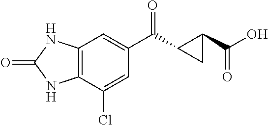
C12=C(C(Cl)=CC(C(C3C(C(=O)O)C3)=O)=C1)NC(=O)N2
